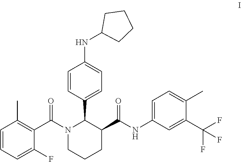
C1=CC=C(F)C(C(N2CCCC(C(NC3=CC=C(C)C(C(F)(F)F)=C3)=O)C2C2=CC=C(NC3CCCC3)C=C2)=O)=C1C
